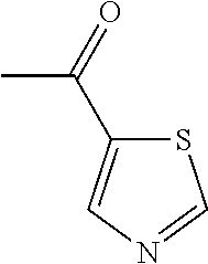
CC(C1=CN=CS1)=O
